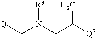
[Q1]CN(CC([Q2])C)[R3]
